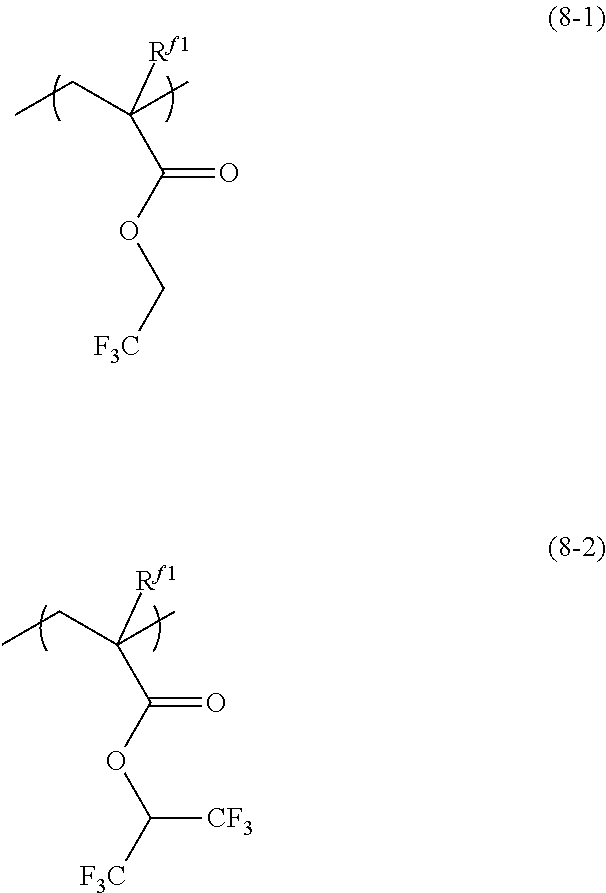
CCC(C)([Rf1])C(OC[F3C])=O.CCC(C)([Rf1])C(OC([F3C])[CF3])=O
